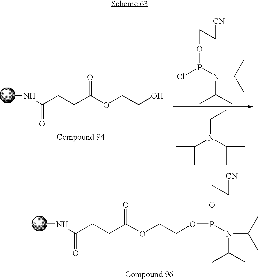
N(C(CCC(OCCO)=O)=O)C.ClP(N(C(C)C)C(C)C)OCC[CN].C(N(C(C)C)C(C)C)C.N(C(CCC(OCCOP(N(C(C)C)C(C)C)OCC[CN])=O)=O)C
